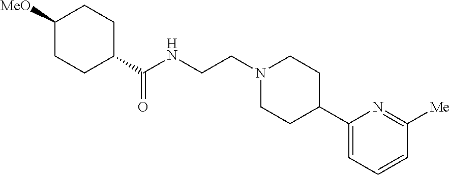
C(NCCN1CCC(C2=CC=CC([Me])=N2)CC1)(=O)C1CCC([MeO])CC1
